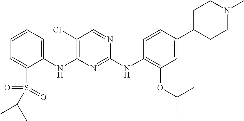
C1(NC2=C(Cl)C=NC(NC3=C(OC(C)C)C=C(C4CCN(C)CC4)C=C3)=N2)=CC=CC=C1S(=O)(=O)C(C)C
